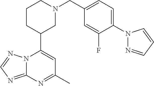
N12C(=NC=N1)N=C(C)C=C2C1CN(CC2=CC=C(N3N=CC=C3)C(F)=C2)CCC1
